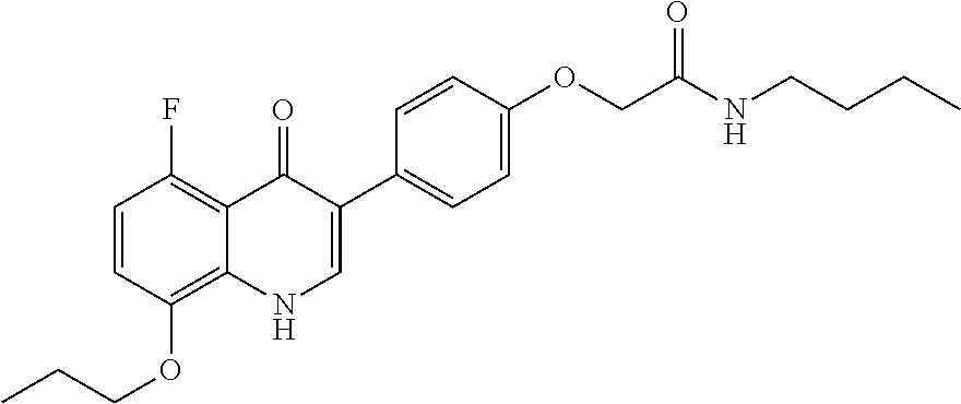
C1=CC(OCCC)=C2C(=C1F)C(=O)C(C1=CC=C(OCC(NCCCC)=O)C=C1)=CN2
